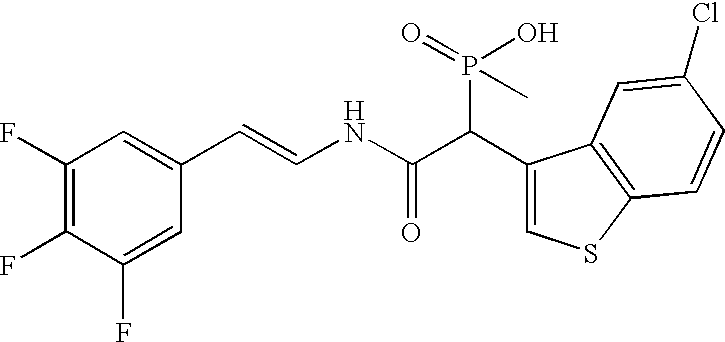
C1(F)=C(F)C(F)=CC(C=CNC(C(C2=CSC3=C2C=C(Cl)C=C3)P(O)(C)=O)=O)=C1
